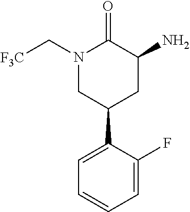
N1(C[F3C])CC(C2=CC=CC=C2F)CC(N)C1=O
